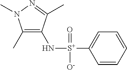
C1(C)=C(N[S+](C2=CC=CC=C2)(=O)[O-])C(C)=NN1C
